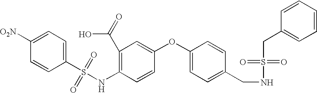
C1(NS(C2=CC=C([O2N])C=C2)(=O)=O)=C(C(=O)O)C=C(OC2=CC=C(CNS(=O)(=O)CC3=CC=CC=C3)C=C2)C=C1
